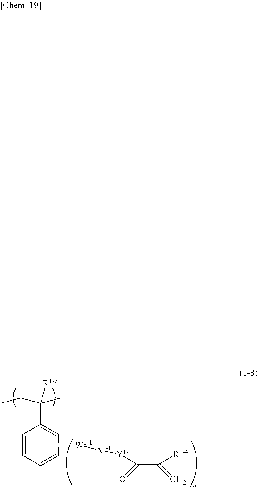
C(C)C([R1-3])(C)C1=CC=CC=C1.C[W][A1-1][Y]C(C([R1-4])=C)=O
